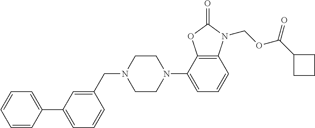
C1=CC(C2=CC=CC(CN3CCN(C4=CC=CC5=C4OC(=O)N5COC(C4CCC4)=O)CC3)=C2)=CC=C1
